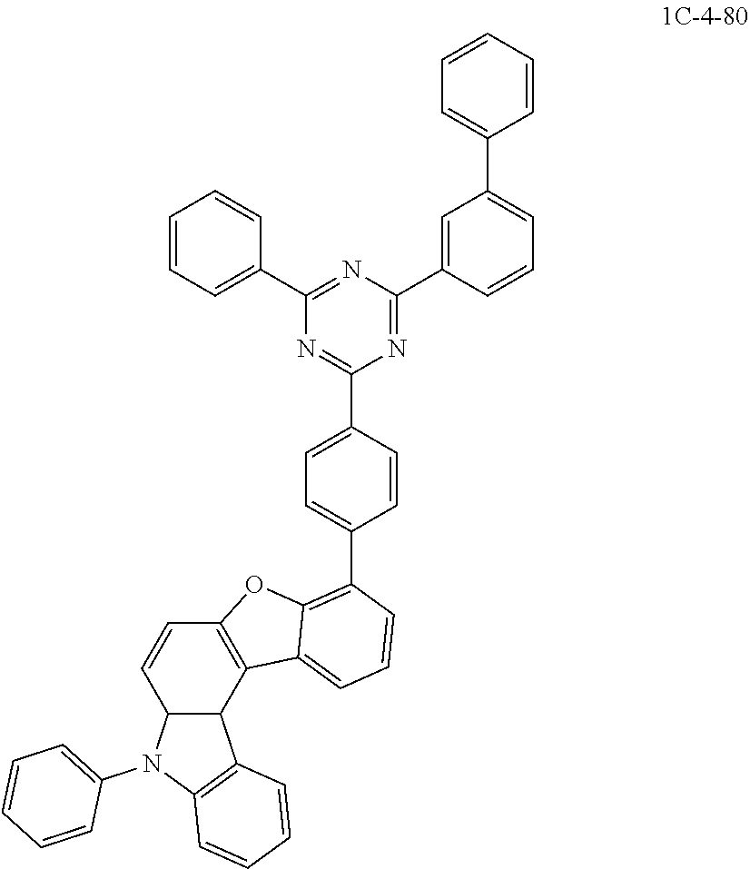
C12C(C3=C(C=C1)OC1=C(C4=CC=C(C5=NC(C6=CC=CC=C6)=NC(C6=CC(C7=CC=CC=C7)=CC=C6)=N5)C=C4)C=CC=C31)C1=C(N2C2=CC=CC=C2)C=CC=C1
